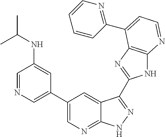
C1=NC=C(C2=CN=C3C(=C2)C(C2=NC4=C(N2)N=CC=C4C2=NC=CC=C2)=NN3)C=C1NC(C)C
